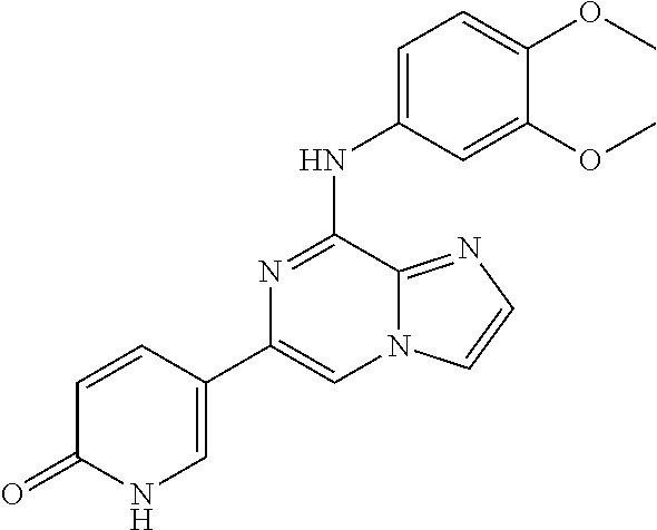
C1=CC(C2=CN3C(=NC=C3)C(NC3=CC=C(OC)C(OC)=C3)=N2)=CNC1=O
